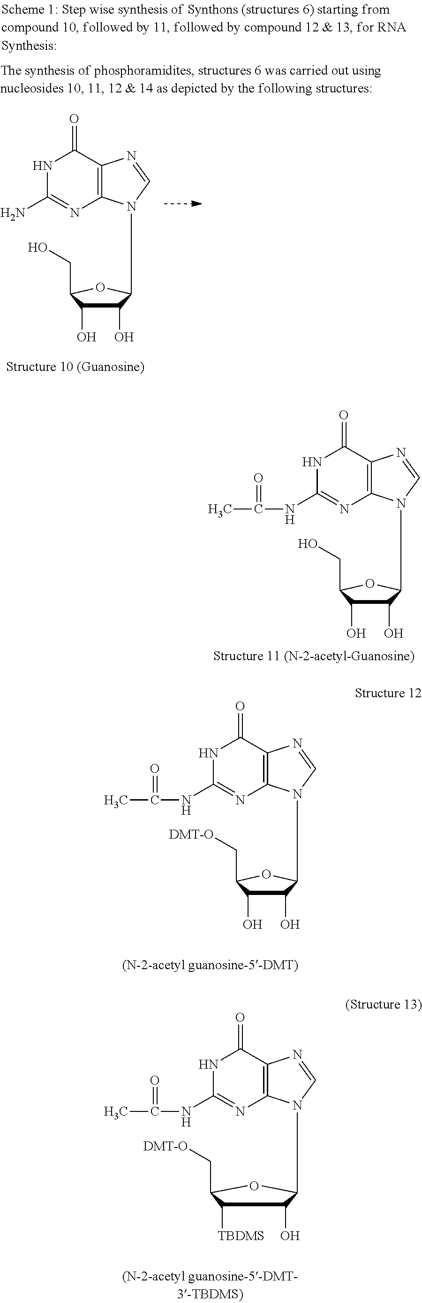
C12=C(C(=O)NC(NC(=O)C)=N1)N=CN2C1C(O)C(O)C(CO)O1.C12=C(C(=O)NC(NC(=O)C)=N1)N=CN2C1C(O)C(O)C(C[DMT-O])O1.C12=C(C(=O)NC(NC(=O)C)=N1)N=CN2C1C(O)C([TBDMS])C(C[DMT-O])O1.C12=C(C(=O)NC(N)=N1)N=CN2C1C(O)C(O)C(CO)O1
